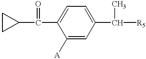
C1(C(C2=CC=C(C([R5])C)C=C2[A])=O)CC1
